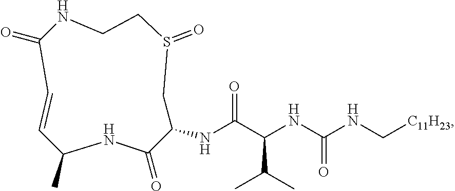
C1CNC(=O)C=CC(C)NC(=O)C(NC(C(NC(=O)NC[C11H23])C(C)C)=O)CS1=O
